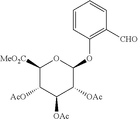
C1([MeO2C])C([AcO])C([OAc])C([OAc])C(OC2=C([CHO])C=CC=C2)O1
